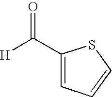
[H]C(=O)C1=CC=CS1
